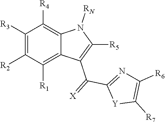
C1([R3])=C([R2])C([R1])=C2C(=C1[R4])N([RN])C([R5])=C2C(=[X])C1=NC([R6])=C([R7])[Y]1
